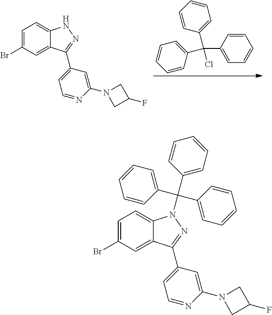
C1=C(Br)C=C2C(=C1)N(C(C1=CC=CC=C1)(C1=CC=CC=C1)C1=CC=CC=C1)N=C2C1=CC=NC(N2CC(F)C2)=C1.C1=C(Br)C=C2C(=C1)NN=C2C1=CC=NC(N2CC(F)C2)=C1.C(C1=CC=CC=C1)(Cl)(C1=CC=CC=C1)C1=CC=CC=C1
